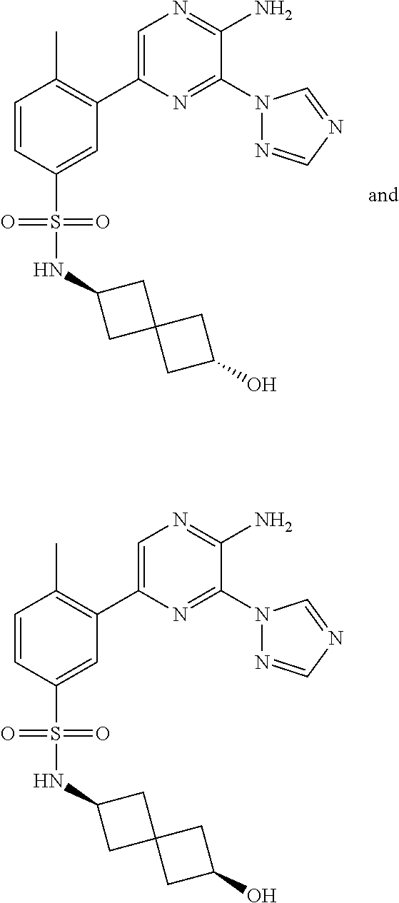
C1(C2=C(C)C=CC(S(=O)(=O)NC3CC4(C3)CC(O)C4)=C2)=CN=C(N)C(N2N=CN=C2)=N1.C1(C2=C(C)C=CC(S(=O)(=O)NC3CC4(C3)CC(O)C4)=C2)=CN=C(N)C(N2N=CN=C2)=N1
